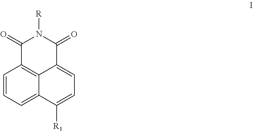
C1=CC=C2C3=C1C(=O)N([R])C(=O)C3=CC=C2[R1]
